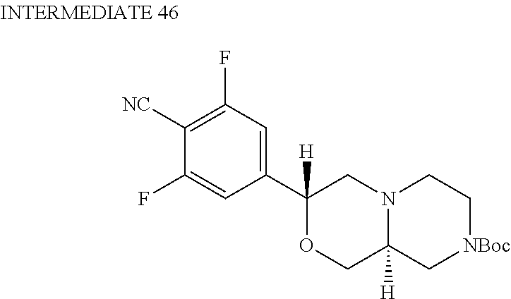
C1([NC])=C(F)C=C(C2([H])OCC3([H])N(C2)CC[NBoc]C3)C=C1F
